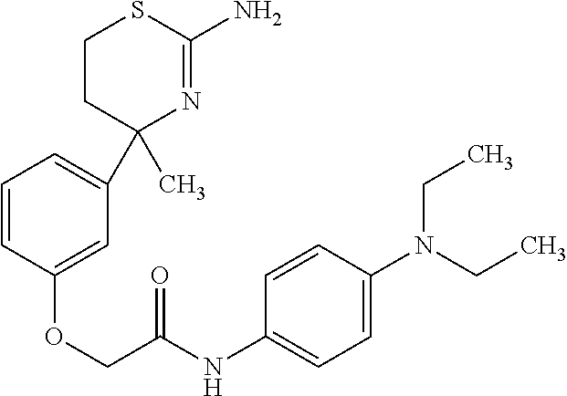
C1=CC(OCC(NC2=CC=C(N(CC)CC)C=C2)=O)=CC(C2(C)N=C(N)SCC2)=C1
